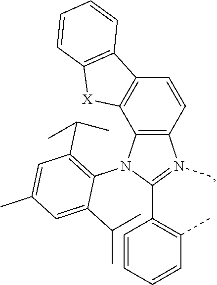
C12=C(N(C3=C(C(C)C)C=C(C)C=C3C(C)C)C(C3=C(C)C=CC=C3)=N1C)C1=C(C=C2)C2=C([X]1)C=CC=C2
